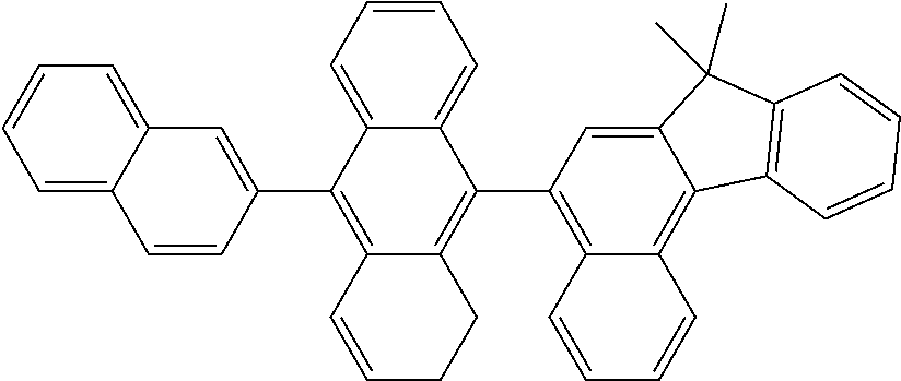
C12=CC=CC=C1C=CC(C1=C3C(=C(C4=C5C(=C6C(=C4)C(C)(C)C4=C6C=CC=C4)C=CC=C5)C4=CC=CC=C14)CCC=C3)=C2
